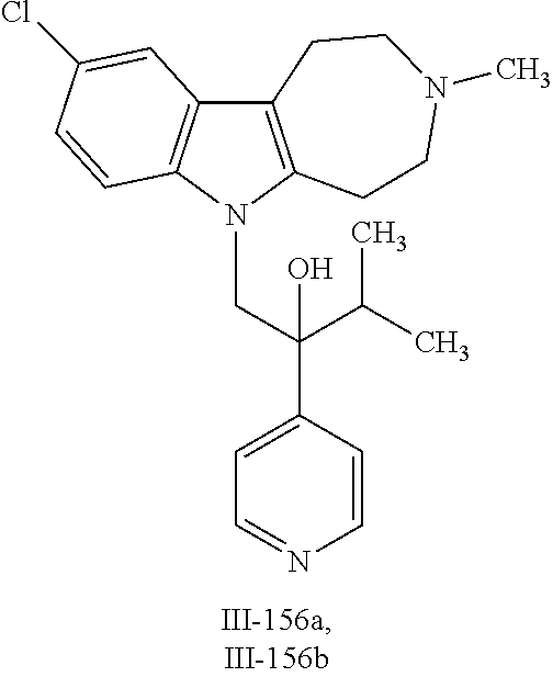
C12=C(N(CC(C3=CC=NC=C3)(O)C(C)C)C3=C1C=C(Cl)C=C3)CCN(C)CC2
